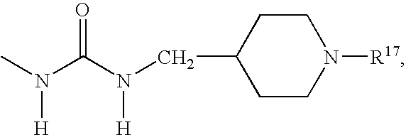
C1CC(CN(C(N(C)[H])=O)[H])CCN1[R17]
